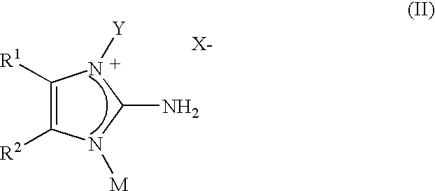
C1([R1])=C([R2])N([M])C(N)N1[Y]
